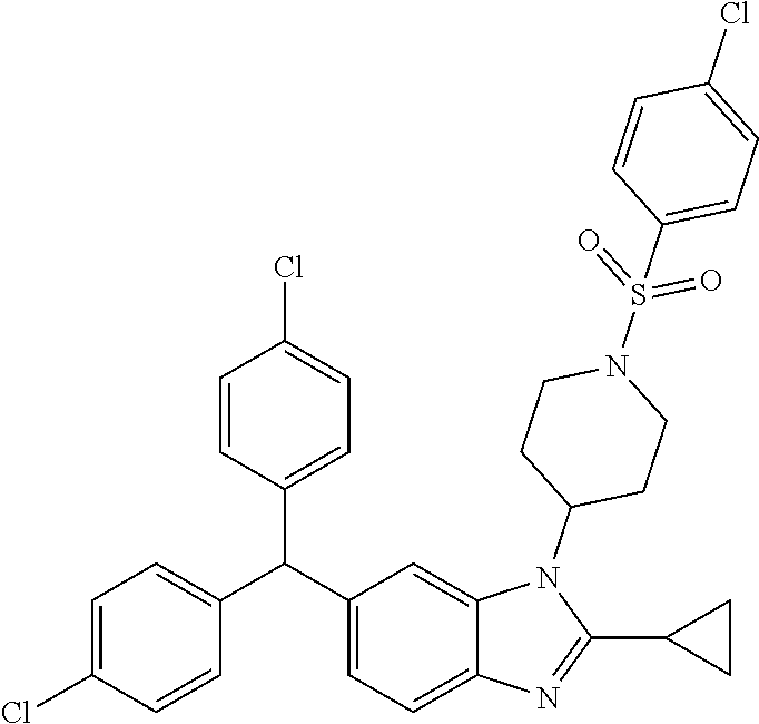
C1(C(C2=CC=C3C(=C2)N(C2CCN(S(=O)(=O)C4=CC=C(Cl)C=C4)CC2)C(C2CC2)=N3)C2=CC=C(Cl)C=C2)=CC=C(Cl)C=C1
